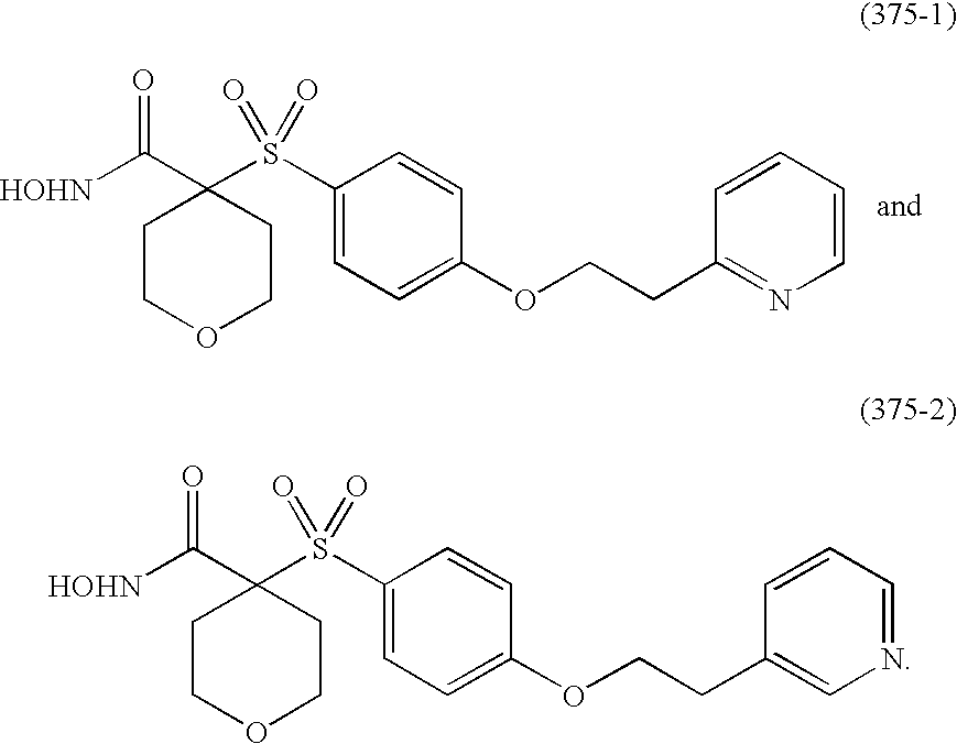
C1(S(C2(C([HOHN])=O)CCOCC2)(=O)=O)=CC=C(OCCC2=NC=CC=C2)C=C1.C1(S(C2(C([HOHN])=O)CCOCC2)(=O)=O)=CC=C(OCCC2=CN=CC=C2)C=C1
